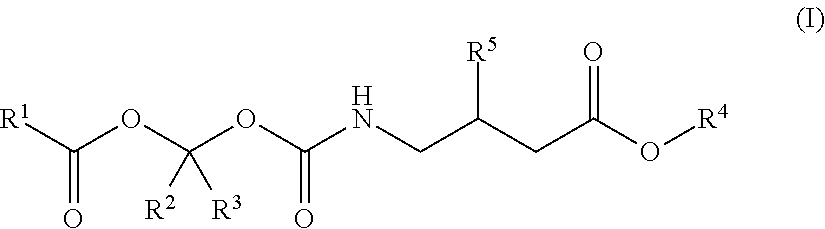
[R1]C(OC(OC(NCC(CC(O[R4])=O)[R5])=O)([R2])[R3])=O
